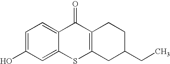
C1=C(O)C=C2C(=C1)C(=O)C1=C(S2)CC(CC)CC1
